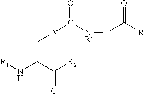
N(C(C(=O)[R2])C[A]C([NR][L]C([R])=O)=O)[R1]
